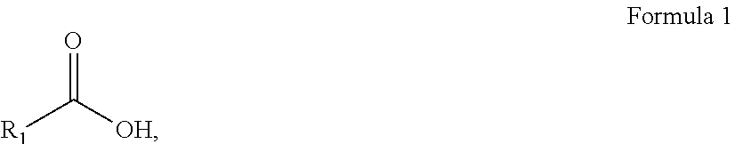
[R1]C([OH])=O
